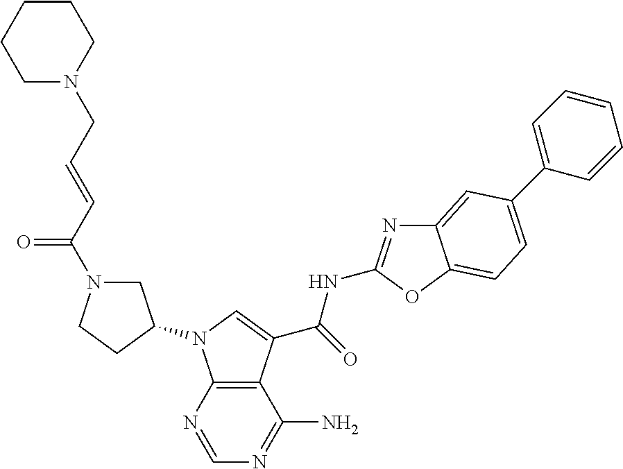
C12=C(N=CN=C1N)N(C1CN(C(C=CCN3CCCCC3)=O)CC1)C=C2C(=O)NC1=NC2=CC(C3=CC=CC=C3)=CC=C2O1
